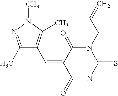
C1(C)=NN(C)C(C)=C1C=C1C(=O)N(CC=C)C(=S)NC1=O
